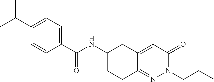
C1(C(C)C)=CC=C(C(NC2CCC3=NN(CCC)C(=O)C=C3C2)=O)C=C1
